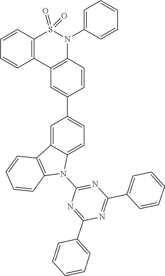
C12=C(C3=C(N(C4=CC=CC=C4)S1(=O)=O)C=CC(C1=CC=C4C(=C1)C1=C(N4C4=NC(C5=CC=CC=C5)=NC(C5=CC=CC=C5)=N4)C=CC=C1)=C3)C=CC=C2
